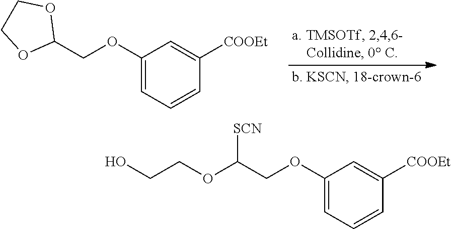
C1(COC2=CC=CC([COOEt])=C2)OCCO1.C(COC1=CC=CC([COOEt])=C1)(OCCO)[SCN]
